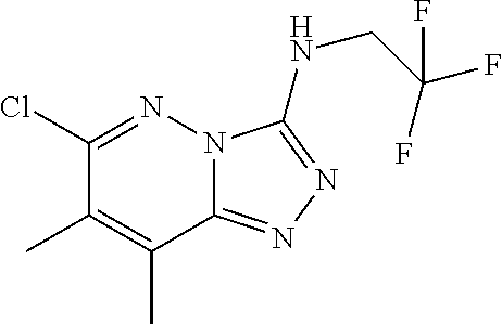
C1(Cl)=NN2C(=NN=C2NCC(F)(F)F)C(C)=C1C
